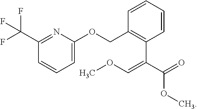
C1(C(F)(F)F)=NC(OCC2=C(C(C(=O)OC)=COC)C=CC=C2)=CC=C1
